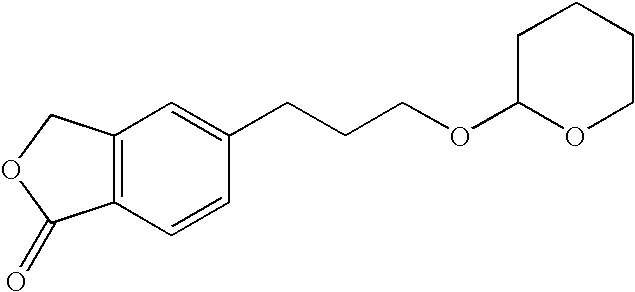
C12=C(C=C(CCCOC3OCCCC3)C=C1)COC2=O
